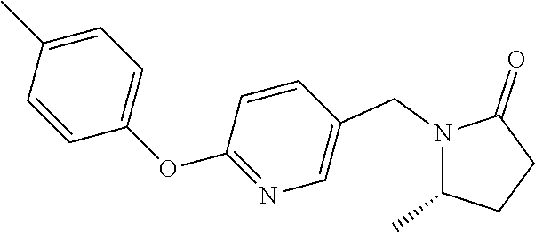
N1(CC2=CN=C(OC3=CC=C(C)C=C3)C=C2)C(C)CCC1=O
